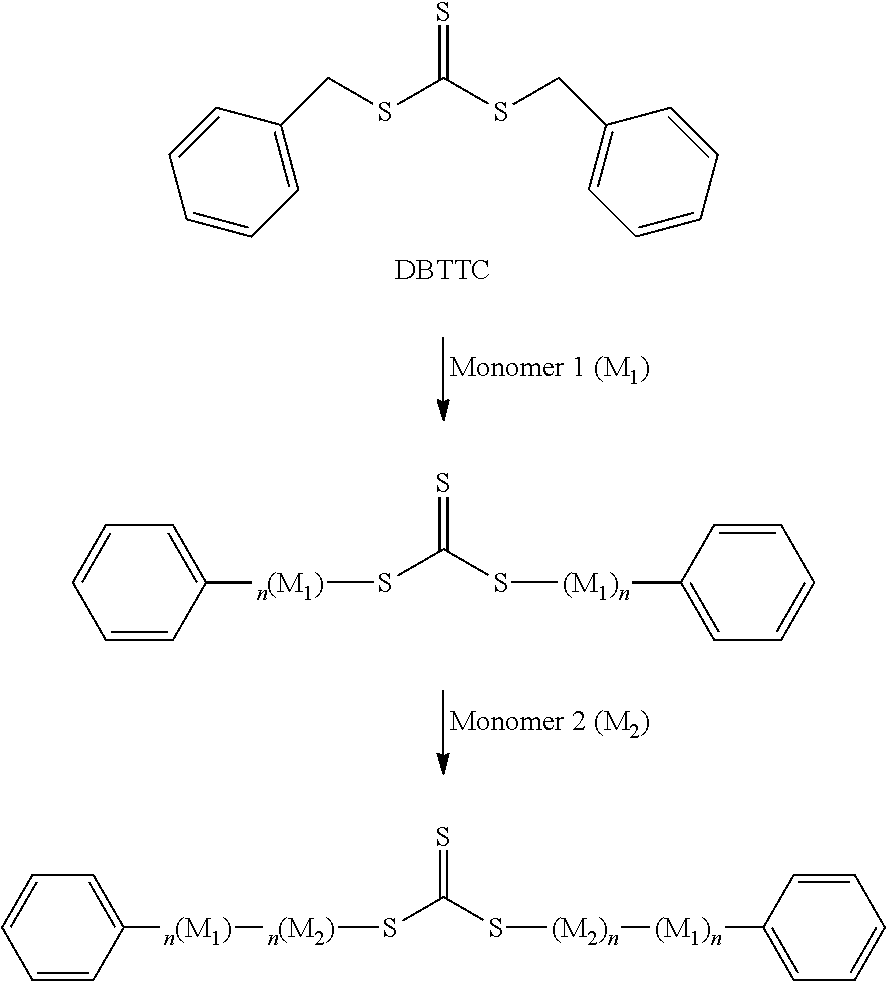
S(C(S[(M2)n][(M1)n]C1=CC=CC=C1)=S)[n(M2)][n(M1)]C1=CC=CC=C1.C1=C(CSC(SCC2=CC=CC=C2)=S)C=CC=C1.[DBTTC].[Monomer 1 (M1)].S(C(S[(M1)n]C1=CC=CC=C1)=S)[n(M1)]C1=CC=CC=C1.[Monomer 2 (M2)]
